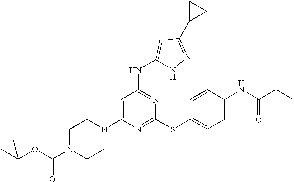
N1(C2=CC(NC3=CC(C4CC4)=NN3)=NC(SC3=CC=C(NC(=O)CC)C=C3)=N2)CCN(C(OC(C)(C)C)=O)CC1
